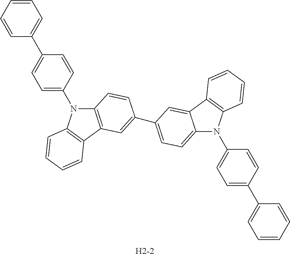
C12=C(C3=C(N1C1=CC=C(C4=CC=CC=C4)C=C1)C=CC=C3)C=C(C1=CC=C3N(C4=CC=C(C5=CC=CC=C5)C=C4)C4=C(C3=C1)C=CC=C4)C=C2.[H2-2]
